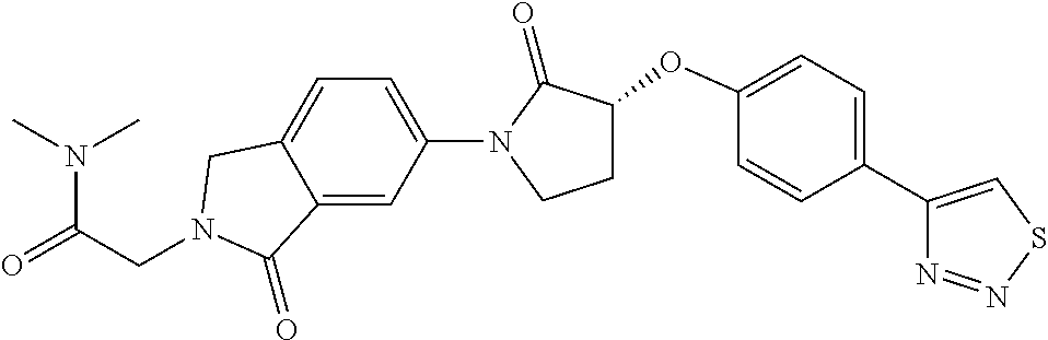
N(C(=O)CN1CC2=CC=C(N3C(=O)C(OC4=CC=C(C5=CSN=N5)C=C4)CC3)C=C2C1=O)(C)C
